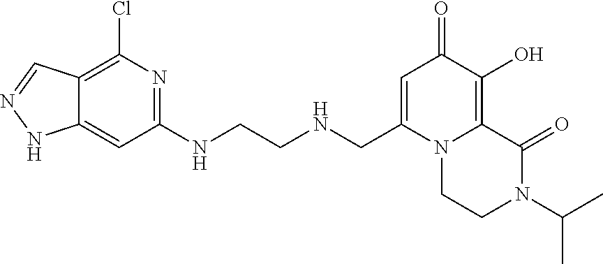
C1(NCCNCC2=CC(=O)C(O)=C3N2CCN(C(C)C)C3=O)=NC(Cl)=C2C(=C1)NN=C2
